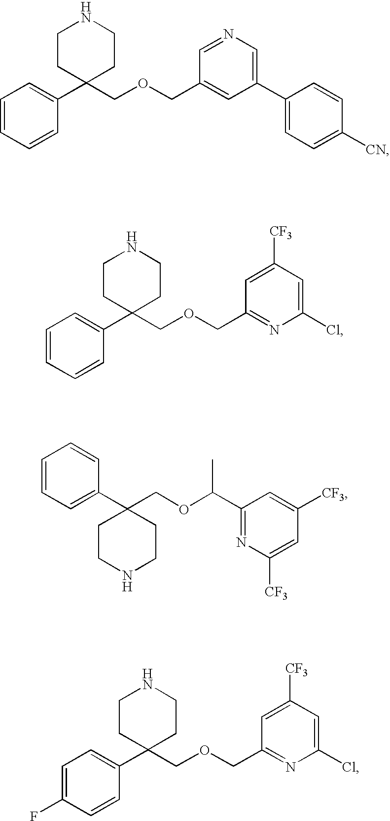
C1=CC=CC(C2(COCC3=CC(C4=CC=C([CN])C=C4)=CN=C3)CCNCC2)=C1.C1=CC=CC(C2(COCC3=NC(Cl)=CC([CF3])=C3)CCNCC2)=C1.C1=CC=CC(C2(COC(C3=NC([CF3])=CC([CF3])=C3)C)CCNCC2)=C1.C1=C(F)C=CC(C2(COCC3=NC(Cl)=CC([CF3])=C3)CCNCC2)=C1
